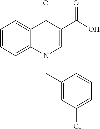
C1=CC=C2C(=C1)C(=O)C(C(O)=O)=CN2CC1=CC(Cl)=CC=C1
